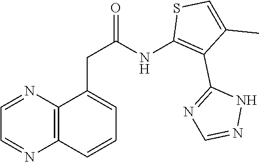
C12=C(N=CC=N1)C(CC(=O)NC1=C(C3=NC=NN3)C(C)=CS1)=CC=C2
